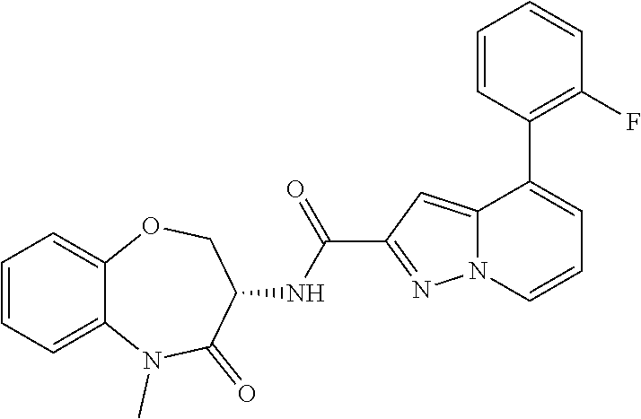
C12=CC=CC=C1OCC(NC(C1=NN3C(=C1)C(C1=C(F)C=CC=C1)=CC=C3)=O)C(=O)N2C
